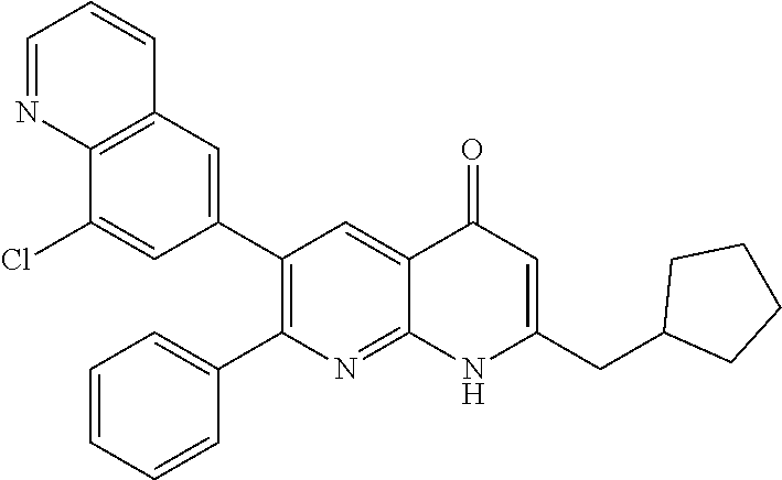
C12=C(C=C(C3=C(C4=CC=CC=C4)N=C4C(=C3)C(=O)C=C(CC3CCCC3)N4)C=C1Cl)C=CC=N2
